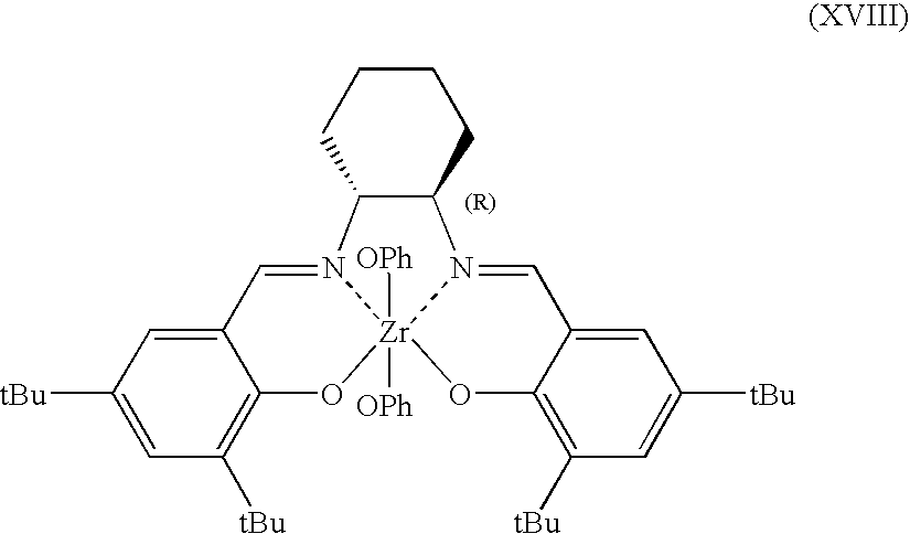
C12=CC([tBu])=CC([tBu])=C1O[Zr]13([OPh])([OPh])N(=C2)C2C(N1=CC1=CC([tBu])=CC([tBu])=C1O3)CCCC2
